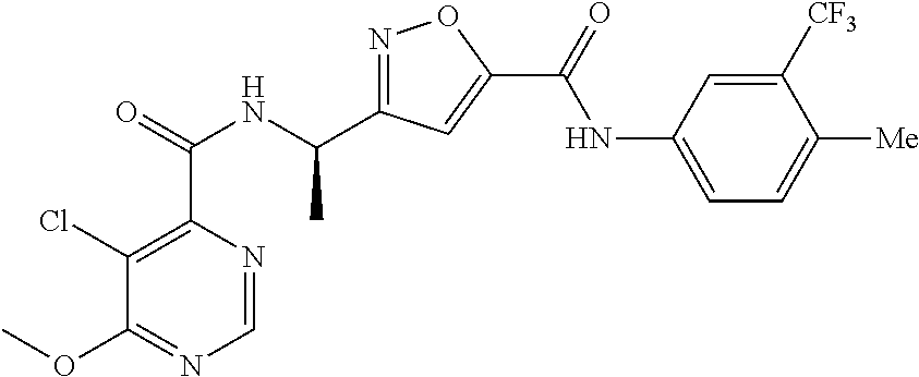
C1=NC(C(=O)NC(C2=NOC(C(=O)NC3=CC=C([Me])C([CF3])=C3)=C2)C)=C(Cl)C(OC)=N1
